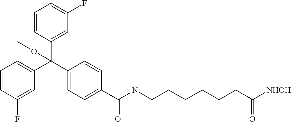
C1(C(C2=CC=CC(F)=C2)(C2=CC(F)=CC=C2)OC)=CC=C(C(=O)N(CCCCCCC([NHOH])=O)C)C=C1
